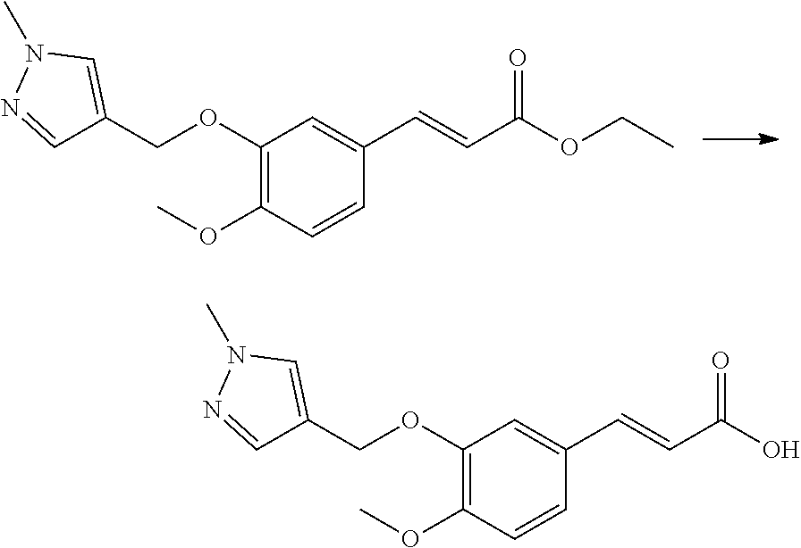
C1(OCC2=CN(C)N=C2)=C(OC)C=CC(C=CC(OCC)=O)=C1.C1(OCC2=CN(C)N=C2)=C(OC)C=CC(C=CC(O)=O)=C1
